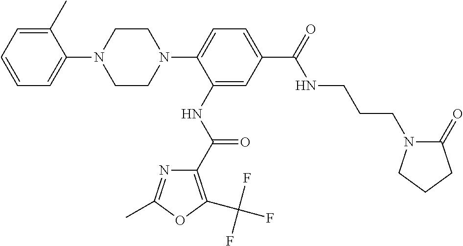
C1=CC=C(C)C(N2CCN(C3=CC=C(C(=O)NCCCN4C(=O)CCC4)C=C3NC(C3=C(C(F)(F)F)OC(C)=N3)=O)CC2)=C1
